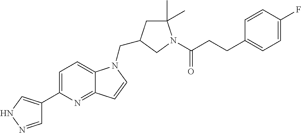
C1=NNC=C1C1=CC=C2C(=N1)C=CN2CC1CC(C)(C)N(C(CCC2=CC=C(F)C=C2)=O)C1
